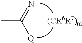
CC(=N)[Q].[(CR6R7)m]
